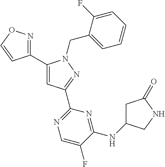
C1(C2=NOC=C2)=CC(C2=NC=C(F)C(NC3CC(=O)NC3)=N2)=NN1CC1=CC=CC=C1F
